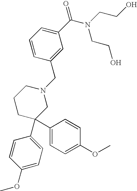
C1(C(N(CCO)CCO)=O)=CC=CC(CN2CCCC(C3=CC=C(OC)C=C3)(C3=CC=C(OC)C=C3)C2)=C1
